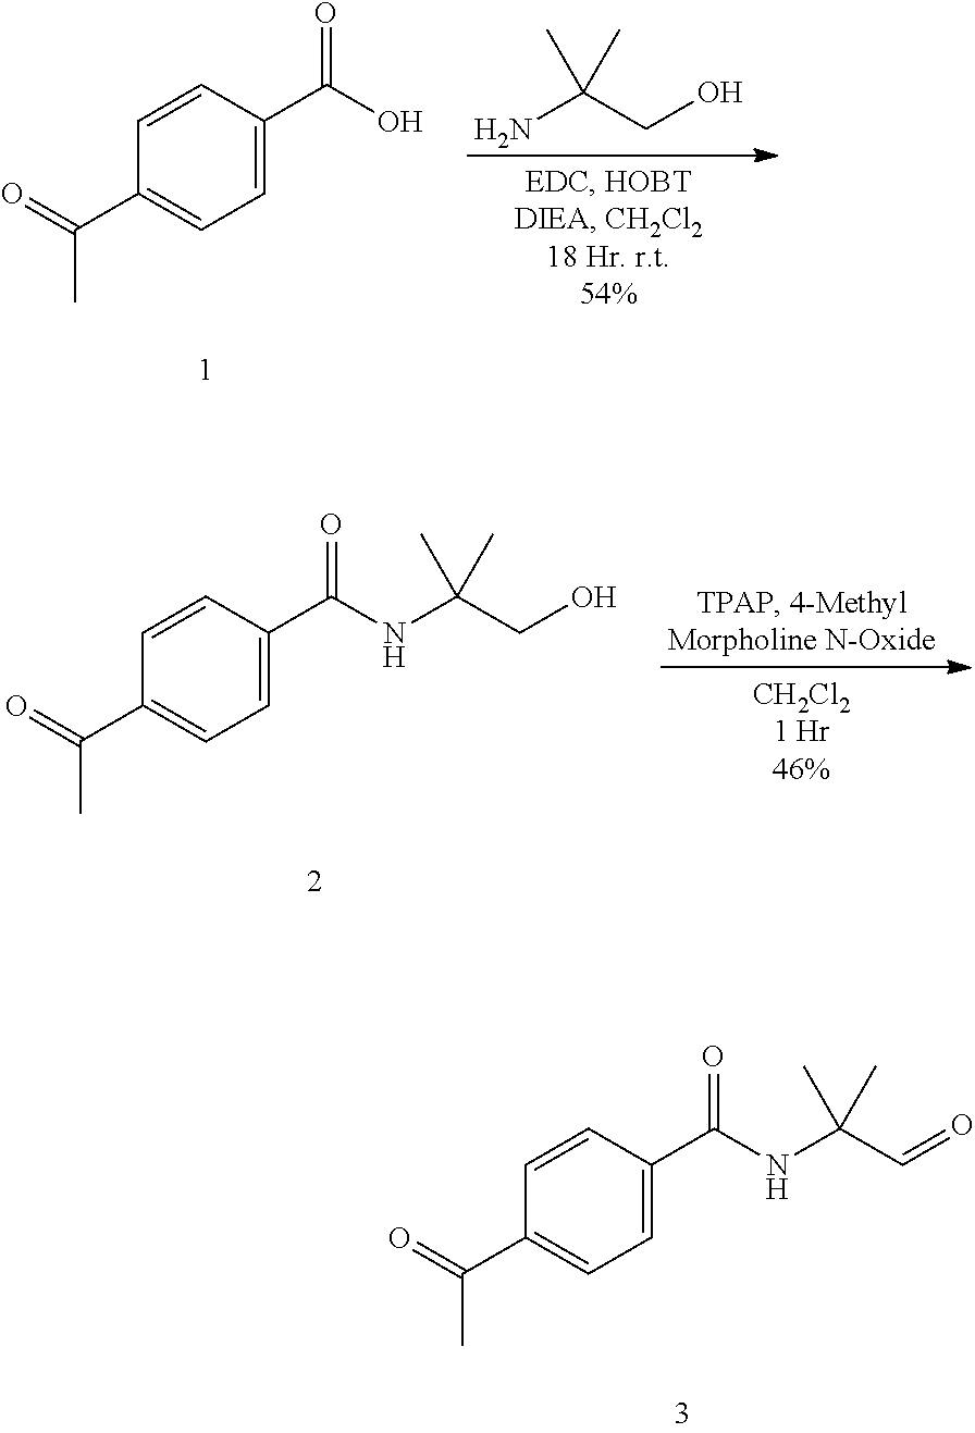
C1=CC(C(O)=O)=CC=C1C(=O)C.NC(CO)(C)C.C1=CC(C(NC(CO)(C)C)=O)=CC=C1C(=O)C.C1=CC(C(NC(C=O)(C)C)=O)=CC=C1C(=O)C
